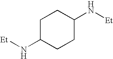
C1C(N[Et])CCC(N[Et])C1
